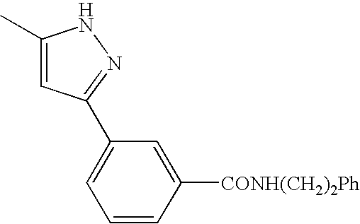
C1(C)=CC(C2=CC=CC([CONH(CH2)2Ph])=C2)=NN1
